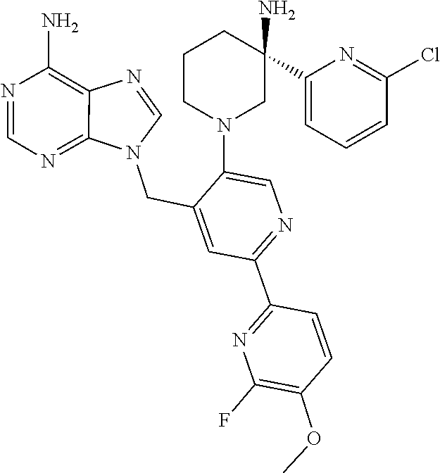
N1(CC2=CC(C3=NC(F)=C(OC)C=C3)=NC=C2N2CC(C3=CC=CC(Cl)=N3)(N)CCC2)C=NC2=C(N)N=CN=C12
